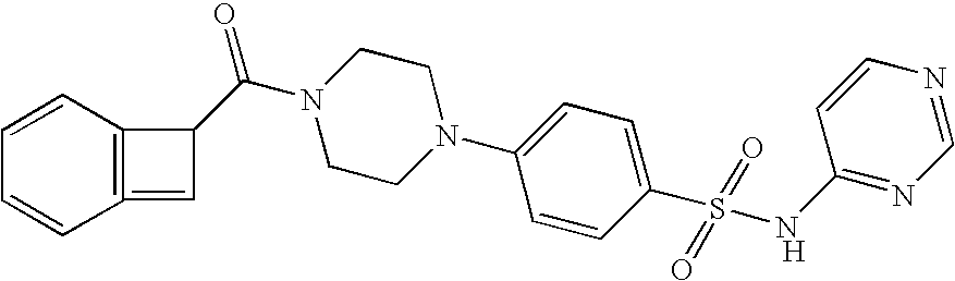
C1=CC2=C(=CC2C(N2CCN(C3=CC=C(S(=O)(=O)[N H]C4=NC=NC=C4)C=C3)CC2)=O)C=C1
